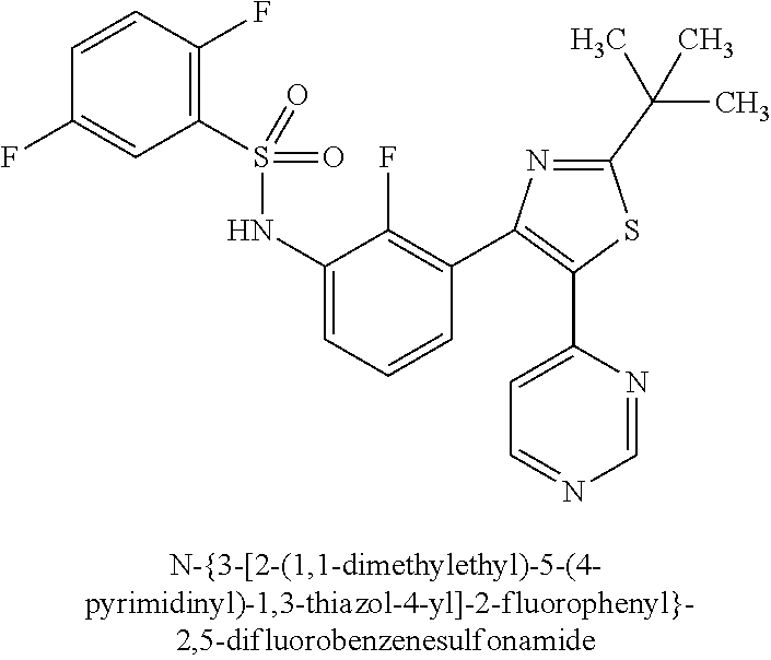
C1=CC(F)=C(S(NC2=CC=CC(C3=C(C4=CC=NC=N4)SC(C(C)(C)C)=N3)=C2F)(=O)=O)C=C1F
